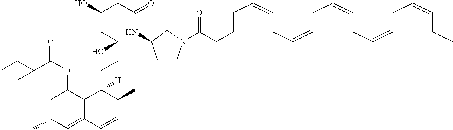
CCC(C(OC1CC(C)C=C2C1C(CCC(CC(CC(NC1CCN(C(CCCC=CCC=CCC=CCC=CCC=CCC)=O)C1)=O)O)O)([H])C(C)C=C2)=O)(C)C
